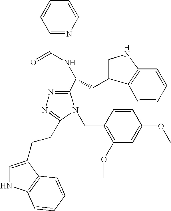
C1=CC(C(=O)NC(CC2=CNC3=C2C=CC=C3)C2=NN=C(CCC3=CNC4=C3C=CC=C4)N2CC2=C(OC)C=C(OC)C=C2)=NC=C1
